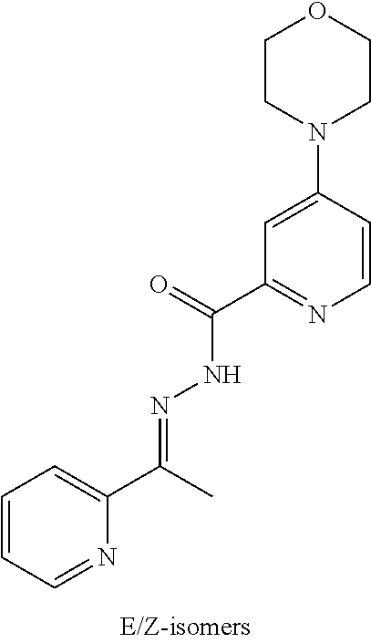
C1=CC=NC(C(=NNC(C2=NC=CC(N3CCOCC3)=C2)=O)C)=C1
